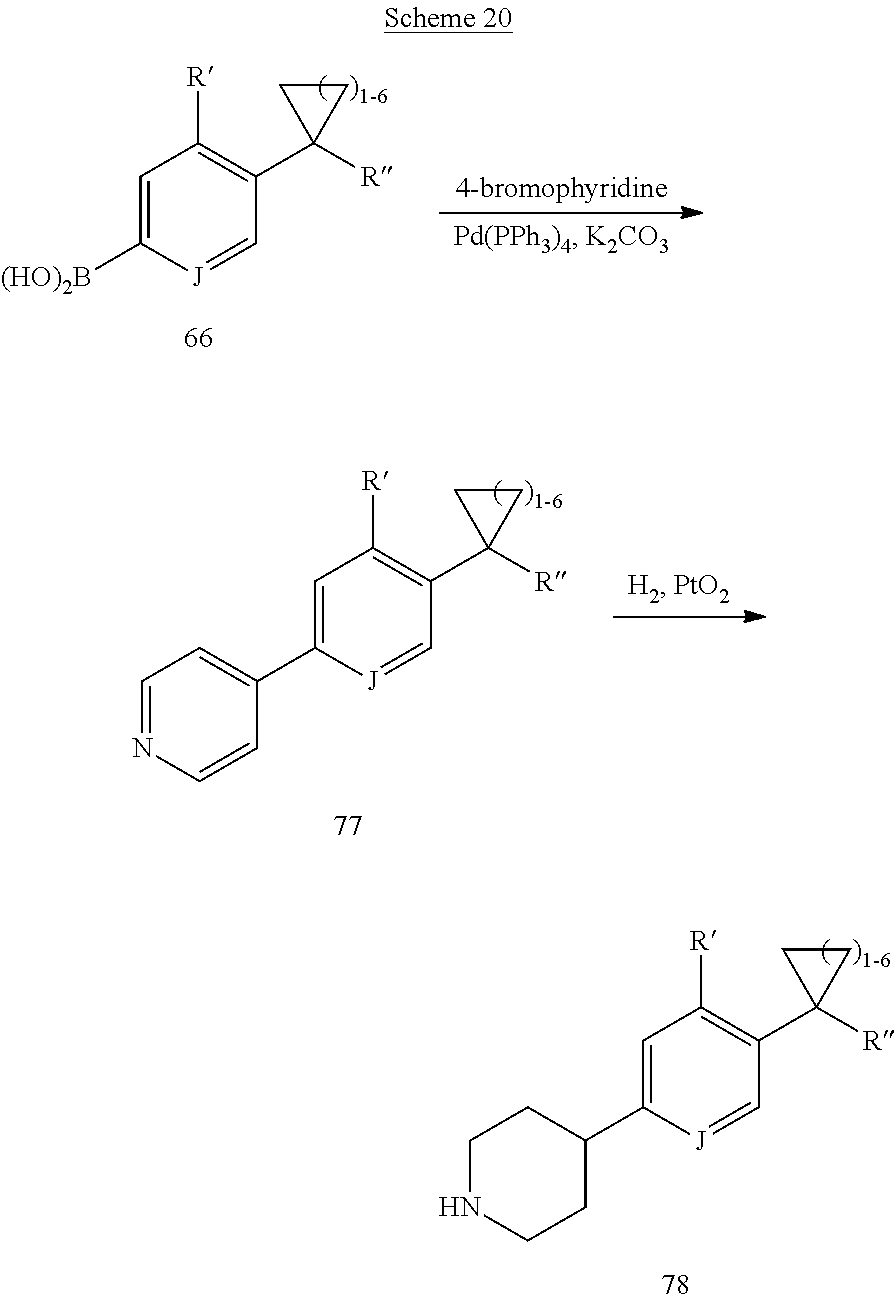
C1=C(C2CCNCC2)[J]=CC(C2([R])CC2)=C1[R].C1=C([(HO)2B])[J]=CC(C2([R])CC2)=C1[R].C1=C(C2=CC=NC=C2)[J]=CC(C2([R])CC2)=C1[R]
